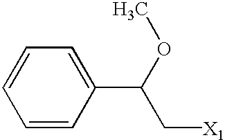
C1=CC(C(OC)C[X1])=CC=C1
